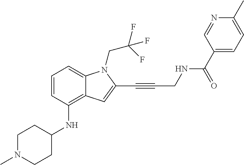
C1=CC(NC2CCN(C)CC2)=C2C(=C1)N(CC(F)(F)F)C(C#CCNC(C1=CC=C(C)N=C1)=O)=C2
